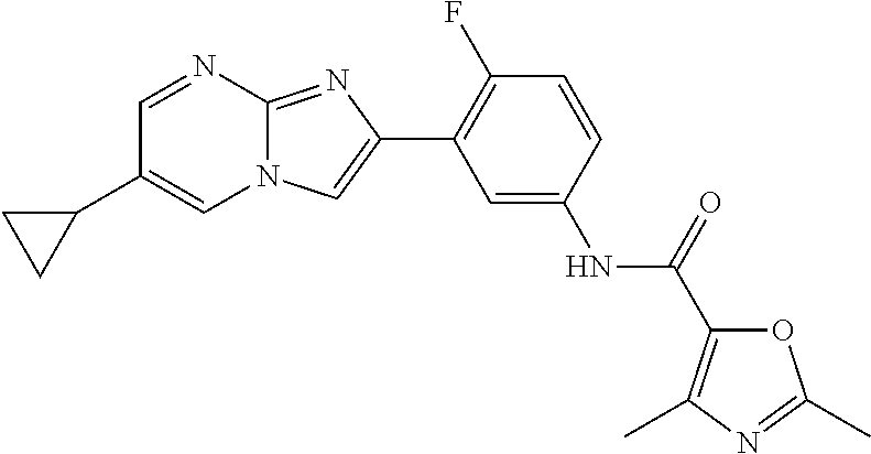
C1=NC2=NC(C3=C(F)C=CC(NC(=O)C4=C(C)N=C(C)O4)=C3)=CN2C=C1C1CC1
